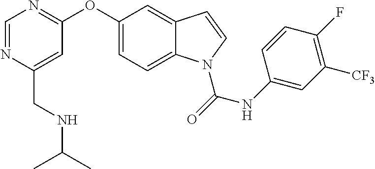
C(C1=CC(OC2=CC=C3C(=C2)C=CN3C(=O)NC2=CC([CF3])=C(F)C=C2)=NC=N1)NC(C)C
